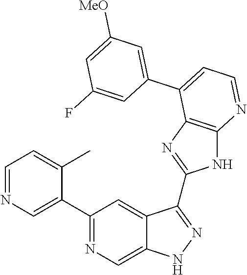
C1(C2=NC=C3C(=C2)C(C2=NC4=C(N2)N=CC=C4C2=CC([MeO])=CC(F)=C2)=NN3)=CN=CC=C1C
